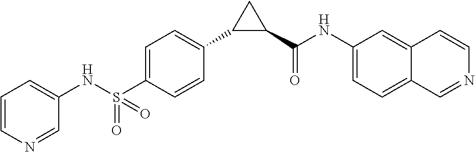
C1=CN=CC(NS(C2=CC=C(C3C(C(NC4=CC=C5C(=C4)C=CN=C5)=O)C3)C=C2)(=O)=O)=C1
